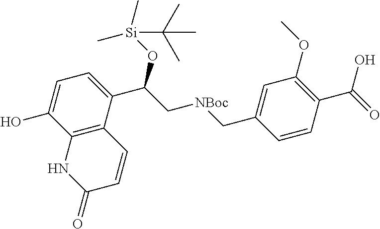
C12=C(C(C(C[NBoc]CC3=CC(OC)=C(C(=O)O)C=C3)O[Si](C)(C)C(C)(C)C)=CC=C1O)C=CC(=O)N2
